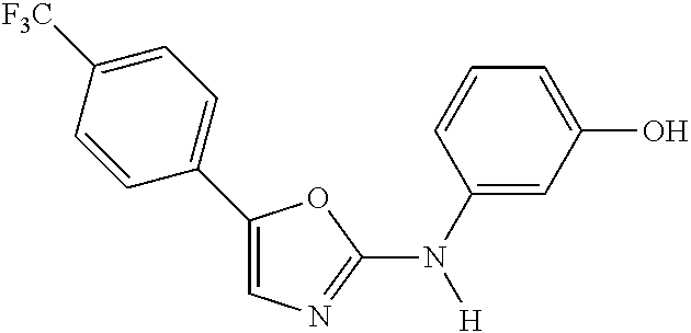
C1=CC(N([H])C2=NC=C(C3=CC=C([F3C])C=C3)O2)=CC(O)=C1
